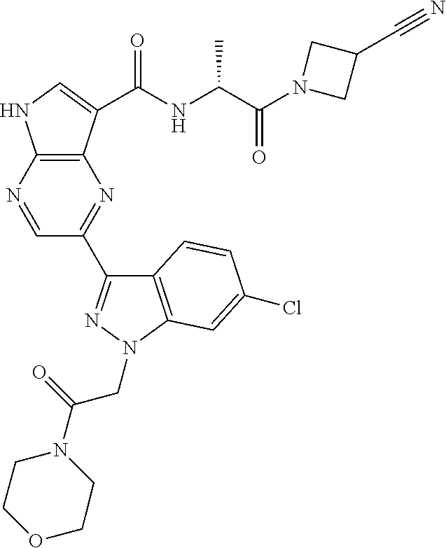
C1=NC2=C(N=C1C1=NN(CC(N3CCOCC3)=O)C3=C1C=CC(Cl)=C3)C(C(NC(C(N1CC(C#N)C1)=O)C)=O)=CN2
